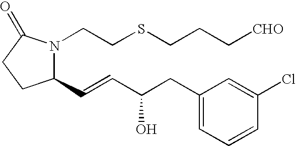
C1(C=CC(CC2=CC=CC(Cl)=C2)O)N(CCSCCC[CHO])C(=O)CC1
